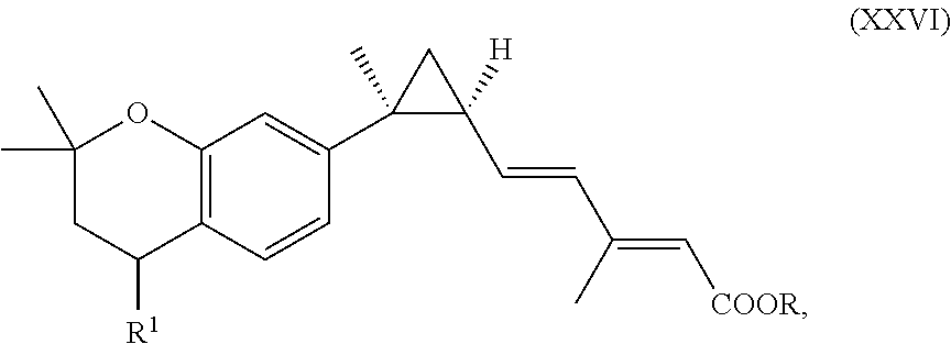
C1(C2(C)C([H])(C=CC(=C[COOR])C)C2)=CC2=C(C=C1)C([R1])CC(C)(C)O2
